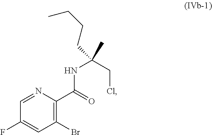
C1=NC(C(=O)NC(CCCC)(CCl)C)=C(Br)C=C1F
